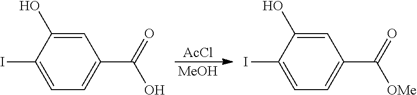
[AcCl].[MeOH].C1(O)=CC(C(=O)O)=CC=C1I.C1(O)=CC(C(=O)[OMe])=CC=C1I
